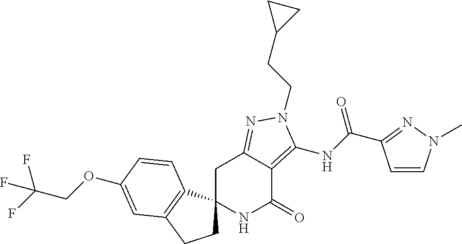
C1C2(C3=C(C1)C=C(OCC(F)(F)F)C=C3)NC(=O)C1=C(NC(=O)C3=NN(C)C=C3)N(CCC3CC3)N=C1C2
